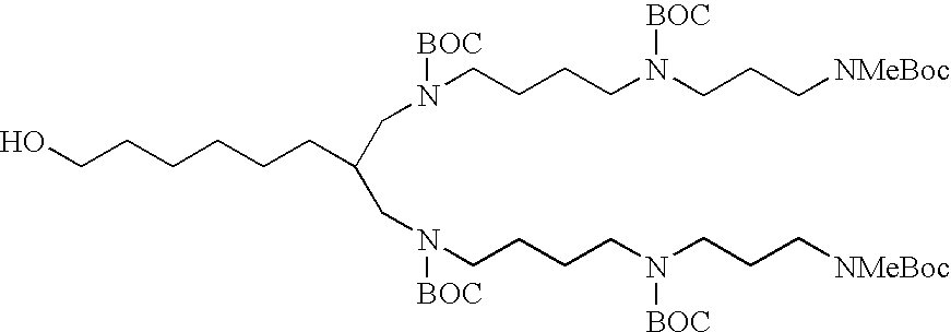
OCCCCCCC(CN([BOC])CCCCN(CCC[NMeBoc])[BOC])CN([BOC])CCCCN(CCC[NMeBoc])[BOC]
